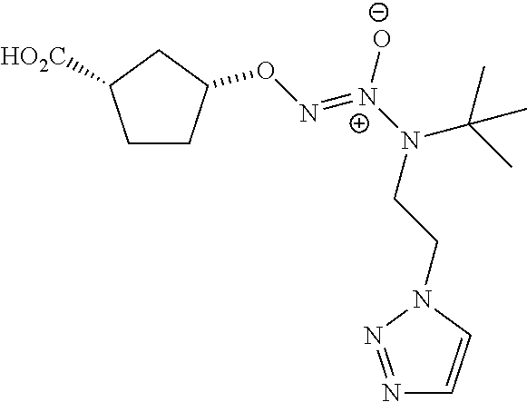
C1CC(ON=[N+](N(C(C)(C)C)CCN2C=CN=N2)[O-])CC1[HO2C]
